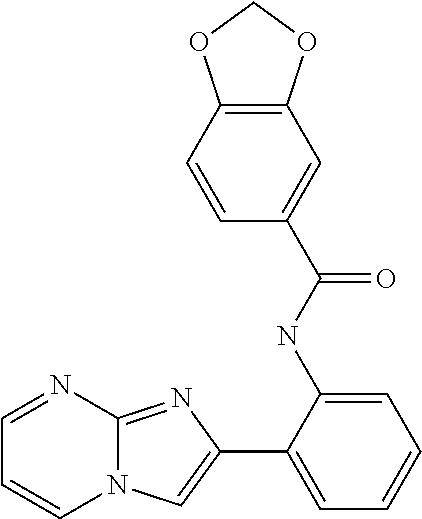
C1(NC(C2=CC3=C(C=C2)OCO3)=O)=CC=CC=C1C1=CN2C(=N1)N=CC=C2
